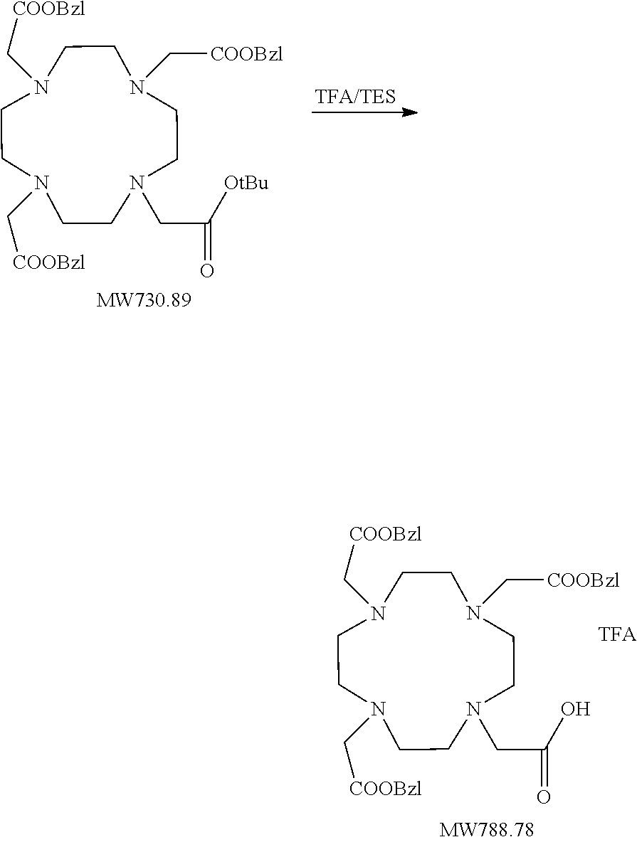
N1(C[COOBzl])CCN(C[COOBzl])CCN(C[COOBzl])CCN(CC([OtBu])=O)CC1.N1(C[COOBzl])CCN(C[COOBzl])CCN(C[COOBzl])CCN(CC(O)=O)CC1
